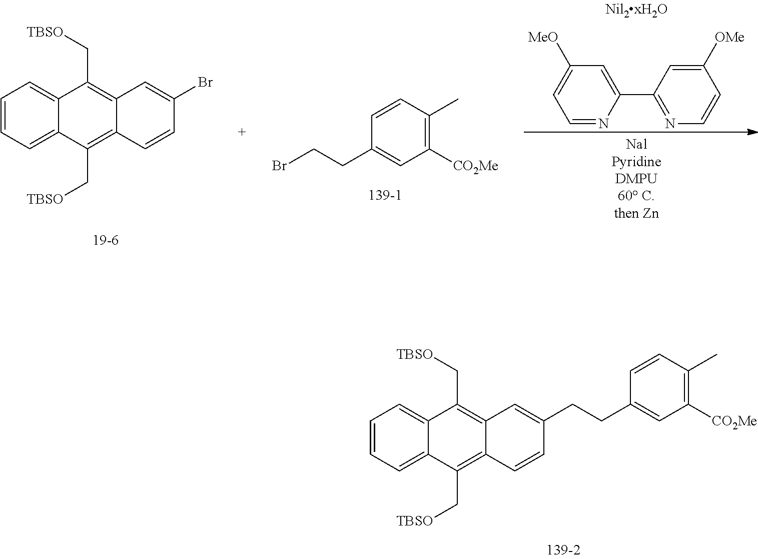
C12=CC=CC=C1C(C[TBSO])=C1C(=C2C[TBSO])C=C(CCC2=CC([CO2Me])=C(C)C=C2)C=C1.C1([CO2Me])=C(C)C=CC(CCBr)=C1.C1([MeO])=CC=NC(C2=NC=CC([OMe])=C2)=C1.C12=CC=CC=C1C(C[TBSO])=C1C(=C2C[TBSO])C=C(Br)C=C1
